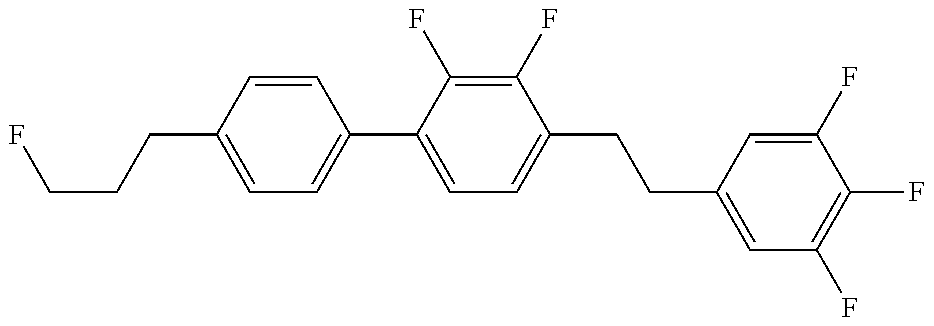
C1=C(CCCF)C=CC(C2=CC=C(CCC3=CC(F)=C(F)C(F)=C3)C(F)=C2F)=C1
